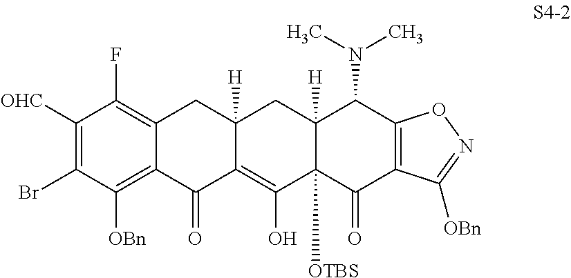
[OHC]C1=C(Br)C([OBn])=C2C(=C1F)CC1([H])C(=C(O)C3([OTBS])C([H])(C1)C(N(C)C)C1=C(C3=O)C([OBn])=NO1)C2=O
